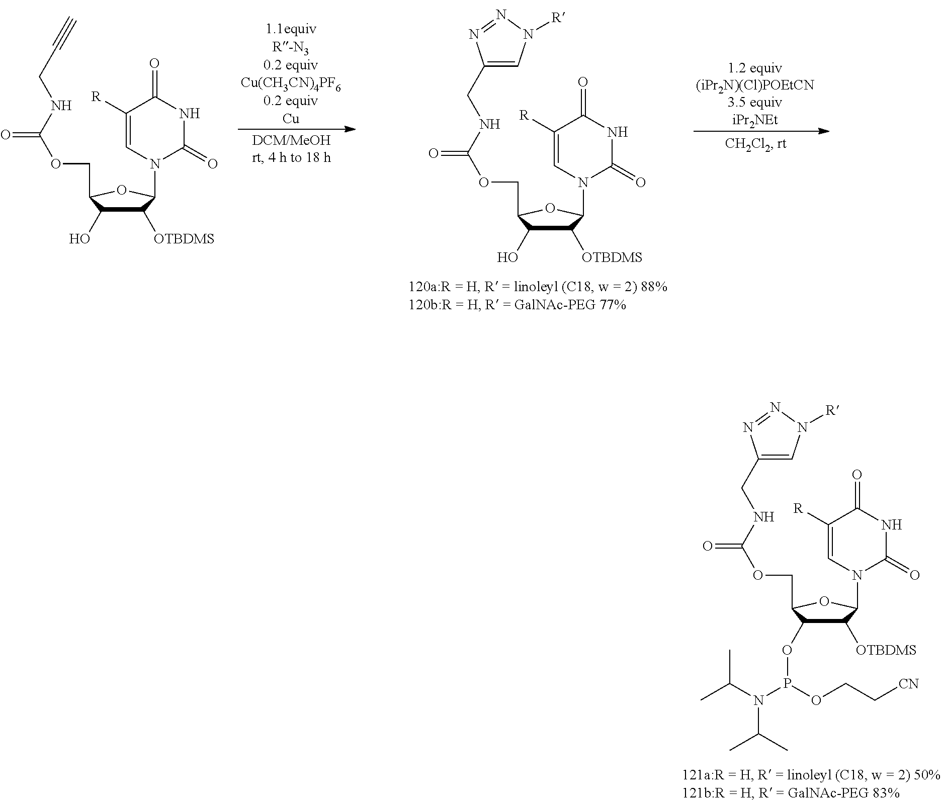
C1([OTBDMS])C(O)C(COC(NCC#C)=O)OC1N1C(=O)NC(=O)C([R])=C1.C1([OTBDMS])C(O)C(COC(NCC2=CN([R])N=N2)=O)OC1N1C(=O)NC(=O)C([R])=C1.C1([OTBDMS])C(OP(N(C(C)C)C(C)C)OCC[CN])C(COC(NCC2=CN([R])N=N2)=O)OC1N1C(=O)NC(=O)C([R])=C1
